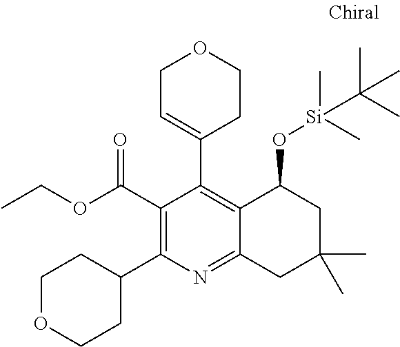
C1(C(=O)OCC)=C(C2CCOCC2)N=C2C(=C1C1=CCOCC1)C(O[Si](C)(C)C(C)(C)C)CC(C)(C)C2
